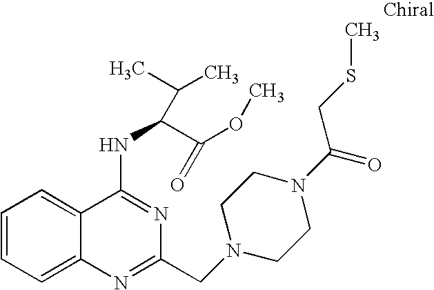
C1=CC=C2C(=C1)C(NC(C(OC)=O)C(C)C)=NC(CN1CCN(C(=O)CSC)CC1)=N2
